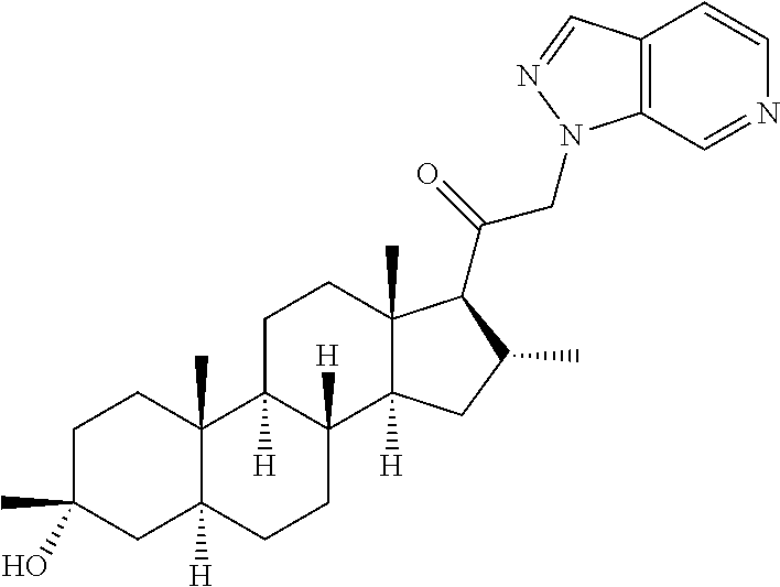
C1C(C)(O)CC2([H])C(C)(C1)C1([H])C([H])(CC2)C2([H])C(C)(CC1)C(C(=O)CN1C3=C(C=N1)C=CN=C3)C(C)C2
